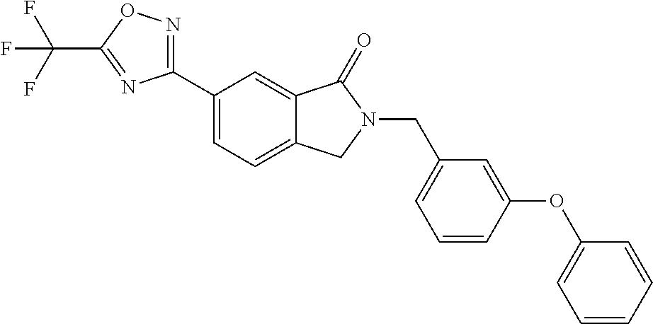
C1(CN2C(=O)C3=CC(C4=NOC(C(F)(F)F)=N4)=CC=C3C2)=CC=CC(OC2=CC=CC=C2)=C1
